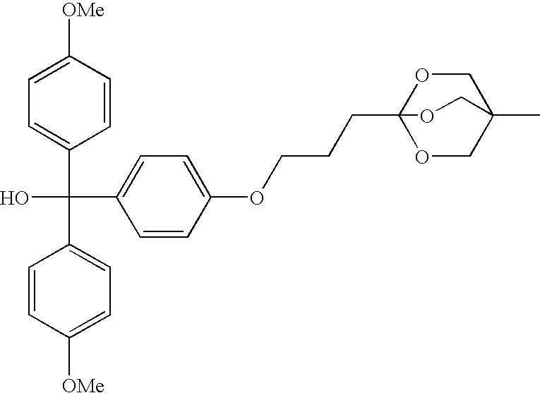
C1=CC([OMe])=CC=C1C(C1=CC=C([OMe])C=C1)(O)C1=CC=C(OCCCC23OCC(C)(CO2)CO3)C=C1
